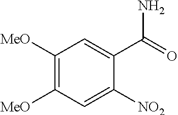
C1([MeO])=C([MeO])C=C([NO2])C(C(=O)N)=C1
